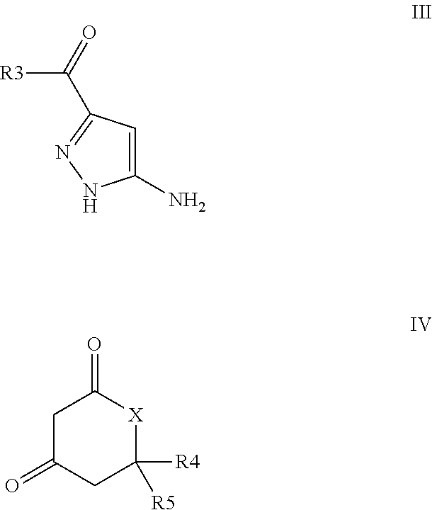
[R3]C(=O)C1=NNC(N)=C1.C1([R4])([R5])[X]C(=O)CC(=O)C1
